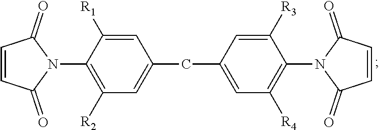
C1=CC(=O)N(C2=C([R2])C=C(CC3=CC([R4])=C(N4C(=O)C=CC4=O)C([R3])=C3)C=C2[R1])C1=O
